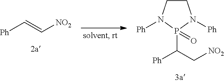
[Ph]C=C[NO2].C1CN([Ph])P(C(C[NO2])[Ph])(=O)N1[Ph]
